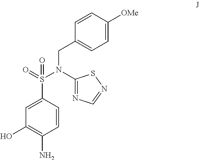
C1=C(S(=O)(N(CC2=CC=C([OMe])C=C2)C2=NC=NS2)=O)C=CC(N)=C1O
